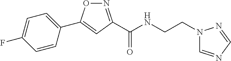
C1(C2=CC(C(NCCN3C=NC=N3)=O)=NO2)=CC=C(F)C=C1
